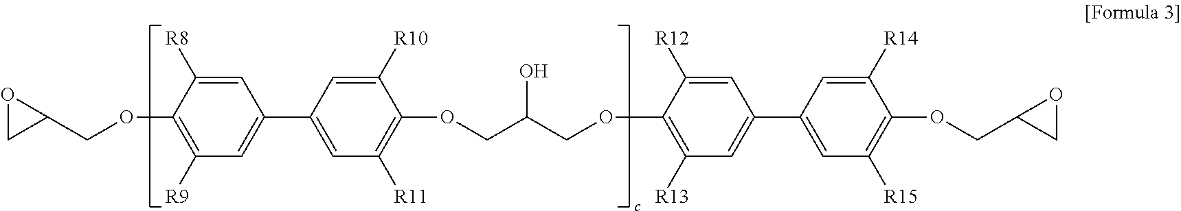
C1=C([R8])C(OCC2OC2)=C([R9])C=C1C1=CC([R11])=C(OCC(COC2=C([R13])C=C(C3=CC([R15])=C(OCC4CO4)C([R14])=C3)C=C2[R12])O)C([R10])=C1
